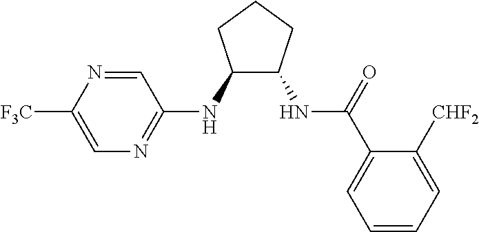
C1(NC2=NC=C([F3C])N=C2)C(NC(=O)C2=CC=CC=C2[CHF2])CCC1
